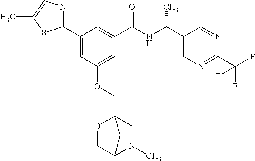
C1(C2=CC(OCC34OCC(N(C)C3)C4)=CC(C(NC(C3=CN=C(C(F)(F)F)N=C3)C)=O)=C2)=NC=C(C)S1
